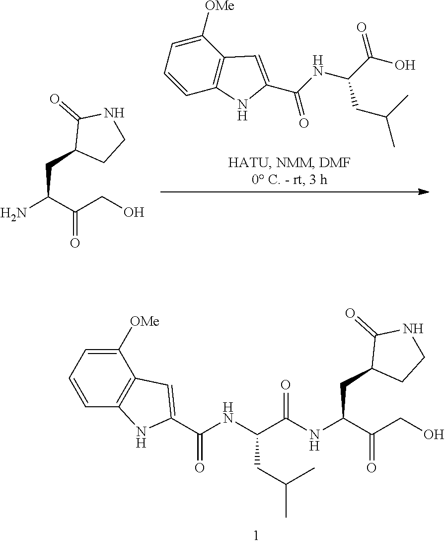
C(C(NC(C1=CC2=C(C=CC=C2[OMe])N1)=O)CC(C)C)(=O)NC(C(=O)CO)CC1C(=O)NCC1.C1=CC2=C(C([OMe])=C1)C=C(C(NC(C(=O)O)CC(C)C)=O)N2.C(C(=O)CO)(N)CC1C(=O)NCC1
